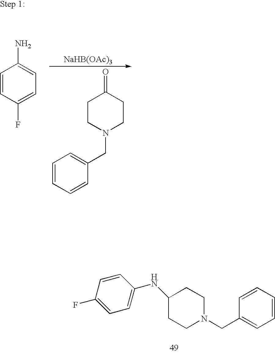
C1CN(CC2=CC=CC=C2)CCC1=O.[NaHB(OAc)3].C1=CC(F)=CC=C1N.C1(F)=CC=C(NC2CCN(CC3=CC=CC=C3)CC2)C=C1
